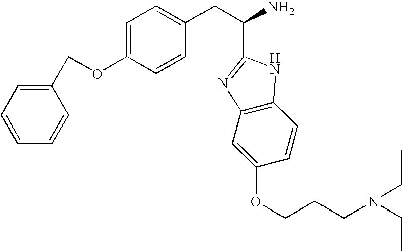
C1=CC=CC(COC2=CC=C(CC(N)C3=NC4=C(C=CC(OCCCN(CC)CC)=C4)N3)C=C2)=C1
